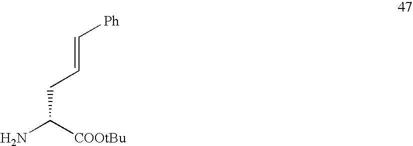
NC([COOtBu])CC=C[Ph]
